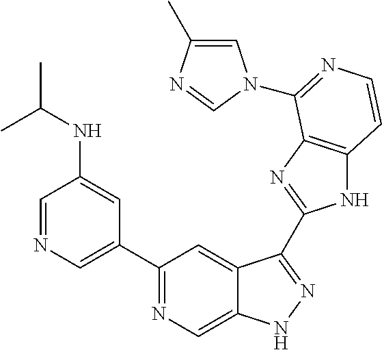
C1=NC=C(C2=NC=C3C(=C2)C(C2=NC4=C(N2)C=CN=C4N2C=C(C)N=C2)=NN3)C=C1NC(C)C
